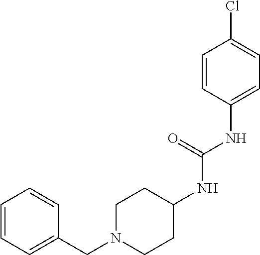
C1=C(NC(NC2CCN(CC3=CC=CC=C3)CC2)=O)C=CC(Cl)=C1
